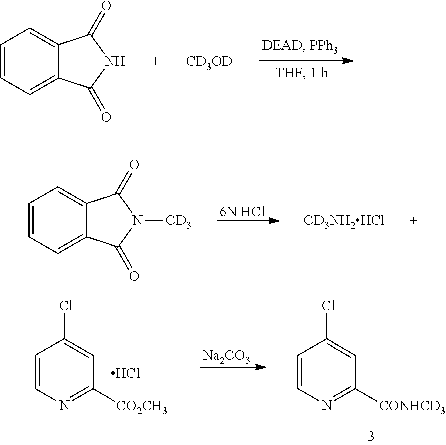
[6N HCl].C1=CC=C2C(=C1)C(=O)N([CD3])C2=O.[CD3NH2HCl].C1=CC=C2C(=C1)C(=O)NC2=O.[CD3OD].[Na2CO3].C1=CN=C([CO2CH3])C=C1Cl.Cl.C1=CN=C([CONHCD3])C=C1Cl
